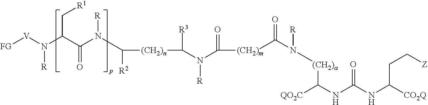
C(C(C(N([R])C([(CH2)n]C([R3])N(C([(CH2)m]C(N([(CH2)a]C(NC(NC([CO2Q])CC[Z])=O)[QO2C])[R])=O)=O)[R])[R2])=O)N([V][FG])[R])[R1]
